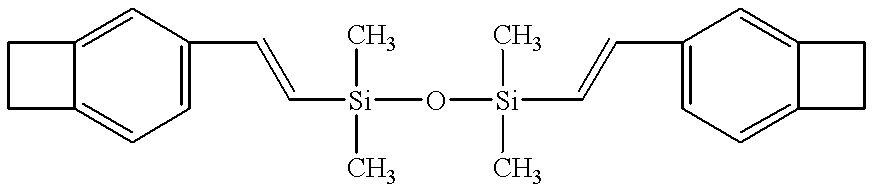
C1CC2=CC=C(C=C[Si](O[Si](C=CC3=CC=C4C(=C3)CC4)(C)C)(C)C)C=C12
